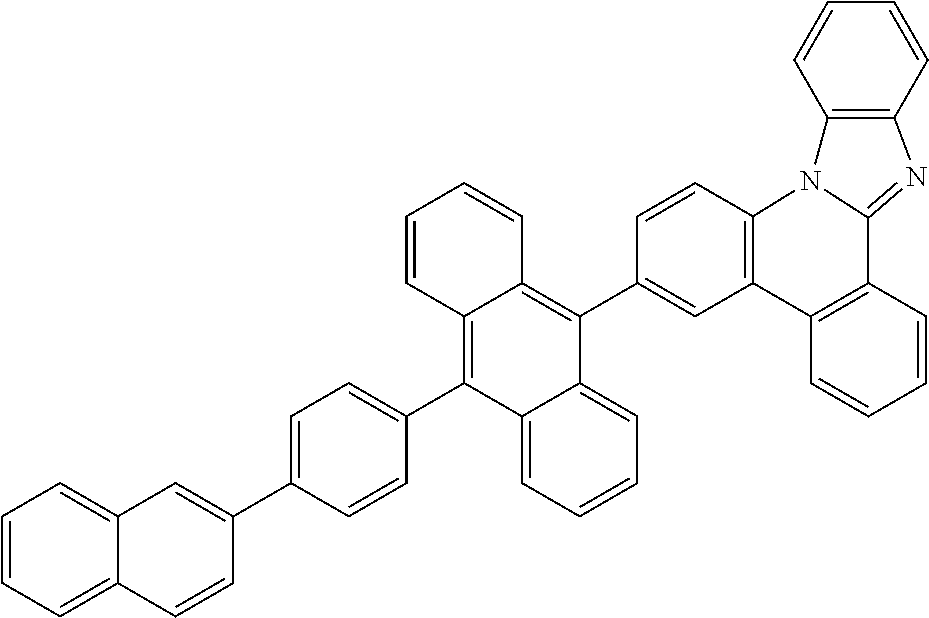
C12=C(C3=CC=C(C4=CC5=CC=CC=C5C=C4)C=C3)C3=CC=CC=C3C(C3=CC4=C(C=C3)N3C(=NC5=C3C=CC=C5)C3=C4C=CC=C3)=C1C=CC=C2
